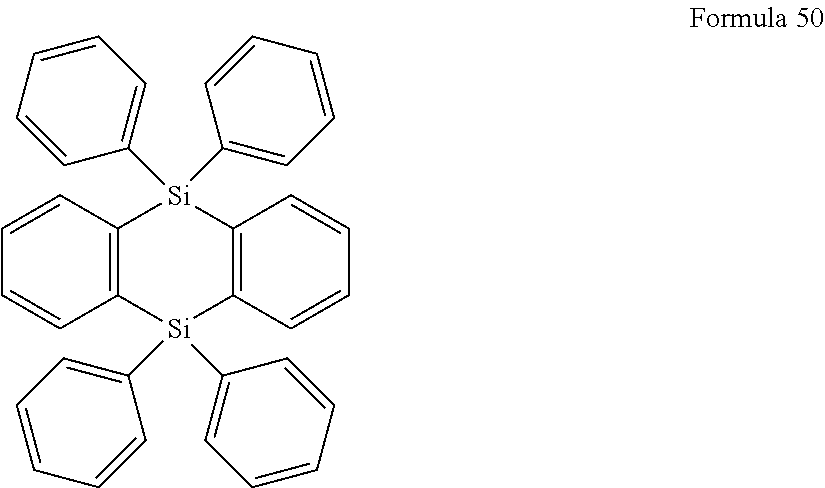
C1=CC2=C(C=C1)[Si](C1=CC=CC=C1)(C1=CC=CC=C1)C1=C([Si]2(C2=CC=CC=C2)C2=CC=CC=C2)C=CC=C1
